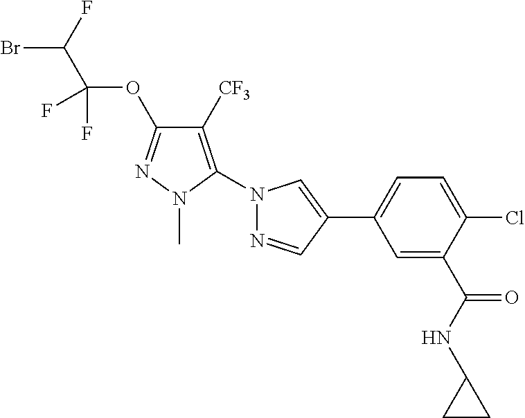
BrC(F)C(OC1=NN(C)C(N2N=CC(C3=CC=C(Cl)C(C(NC4CC4)=O)=C3)=C2)=C1[CF3])(F)F
